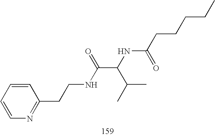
C(NC(C(NC(=O)CCCCC)C(C)C)=O)CC1=NC=CC=C1
